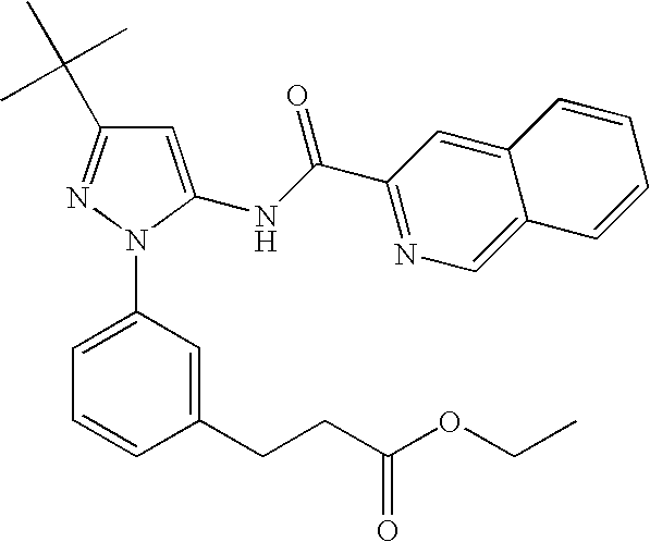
C1=C(NC(C2=NC=C3C(=C2)C=CC=C3)=O)N(C2=CC=CC(CCC(=O)OCC)=C2)N=C1C(C)(C)C
